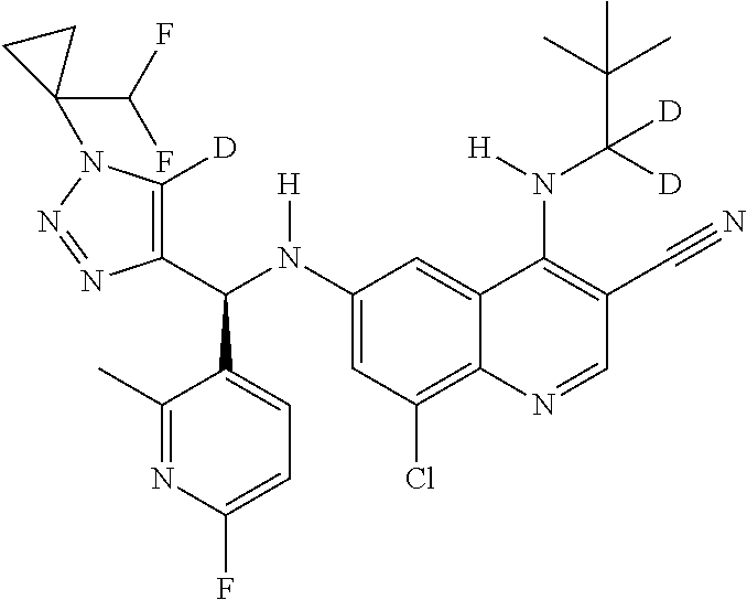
C1(N(C(C2=C([D])N(C3(C(F)F)CC3)N=N2)C2=CC=C(F)N=C2C)[H])=CC(Cl)=C2C(=C1)C(N(C(C(C)(C)C)([D])[D])[H])=C(C#N)C=N2
